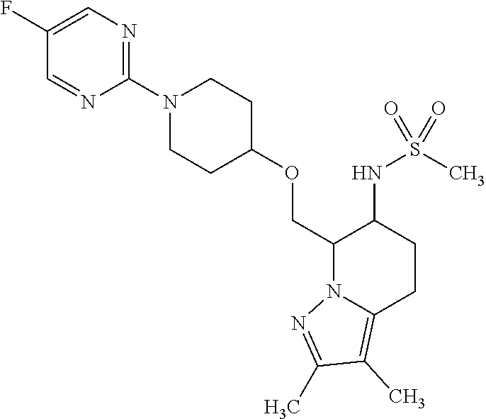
O(CC1N2C(=C(C)C(C)=N2)CCC1NS(C)(=O)=O)C1CCN(C2=NC=C(F)C=N2)CC1
